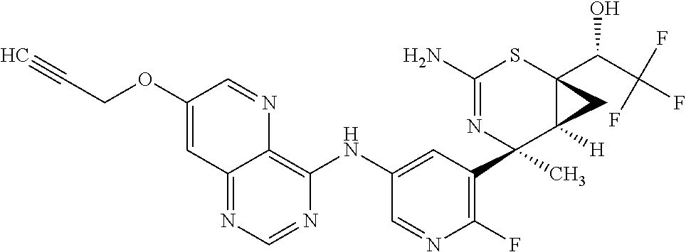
C12=NC=NC(NC3=CC(C4(C)C5([H])C(C(C(F)(F)F)O)(SC(N)=N4)C5)=C(F)N=C3)=C1N=CC(OCC#C)=C2
